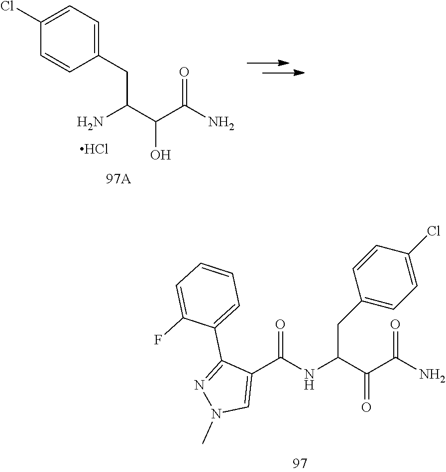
C(C(NC(=O)C1=CN(C)N=C1C1=CC=CC=C1F)C(C(=O)N)=O)C1=CC=C(Cl)C=C1.C1(Cl)=CC=C(CC(N)C(C(=O)N)O)C=C1.Cl
